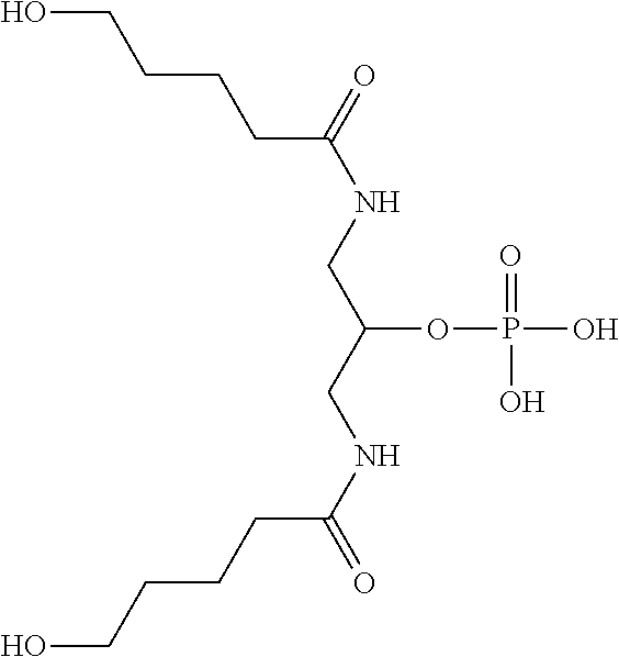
OCCCCC(NCC(CNC(=O)CCCCO)OP(O)(=O)O)=O
